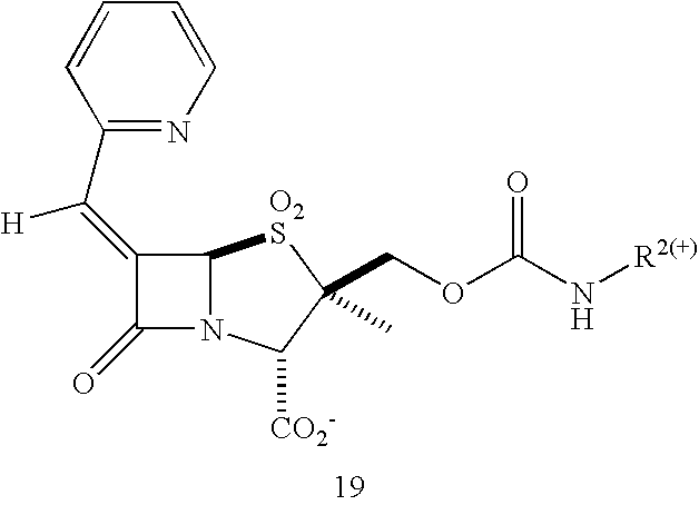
C12N(C([CO2-])C(COC(N[R2(+)])=O)(C)[O2S]1)C(=O)C2=C([H])C1=NC=CC=C1
